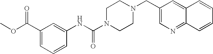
C1(C(OC)=O)=CC=CC(NC(N2CCN(CC3=CN=C4C(=C3)C=CC=C4)CC2)=O)=C1
